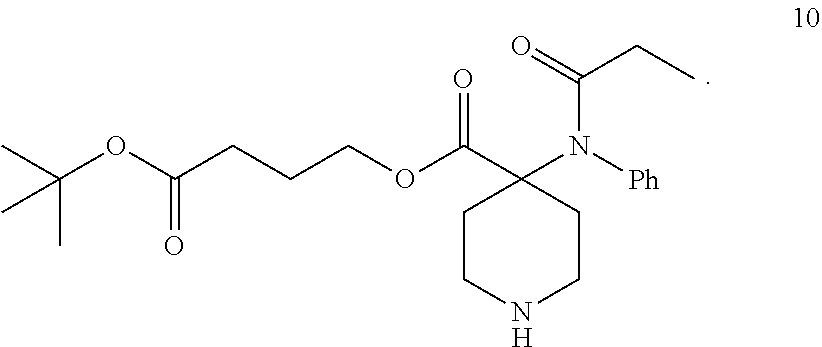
C(OC(CCCOC(C1(N([Ph])C(=O)CC)CCNCC1)=O)=O)(C)(C)C.[H]
